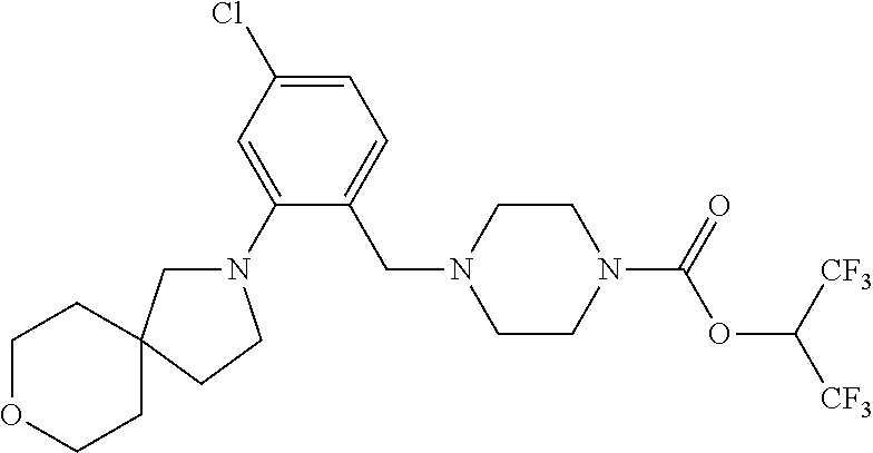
C1=C(Cl)C=C(N2CC3(CC2)CCOCC3)C(CN2CCN(C(=O)OC([CF3])[CF3])CC2)=C1
